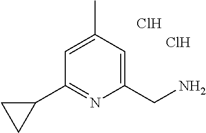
C1=C(C)C=C(CN)N=C1C1CC1.Cl.Cl
